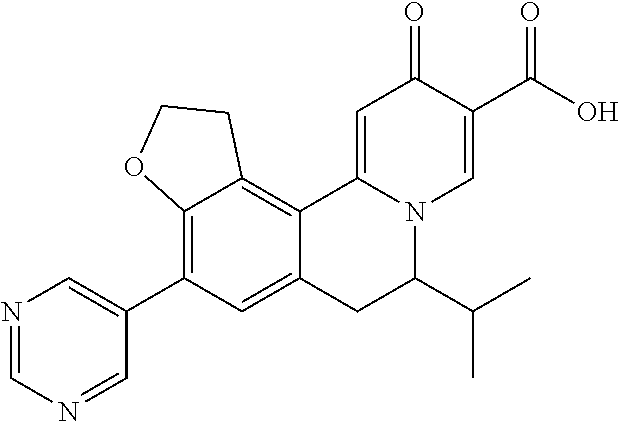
C12=C(C3=CN=CN=C3)C=C3C(=C1CCO2)C1=CC(=O)C(C(=O)O)=CN1C(C(C)C)C3
